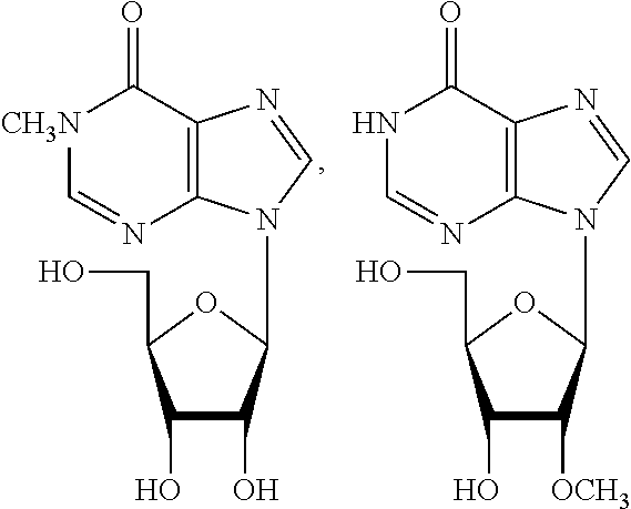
C1(O)C(O)C(N2C3=C(N=C2)C(=O)[CH3N]C=N3)OC1CO.C1(O)C([OCH3])C(N2C3=C(N=C2)C(=O)NC=N3)OC1CO
